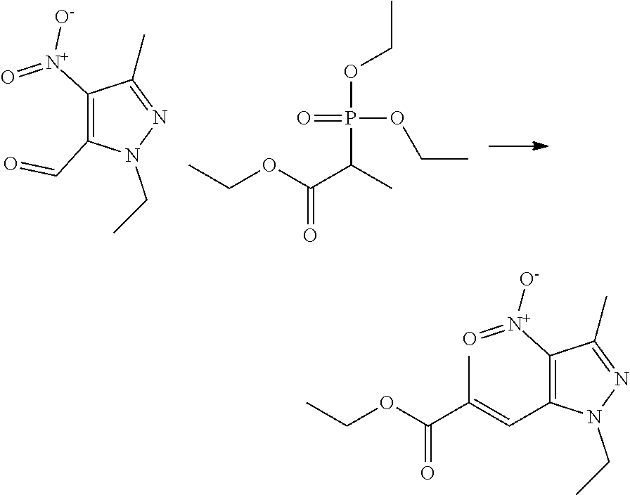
C1(C)=NN(CC)C(C=O)=C1[N+]([O-])=O.O(P(C(C)C(OCC)=O)(OCC)=O)CC.C1(C)=NN(CC)C(C=C(C(OCC)=O)C)=C1[N+]([O-])=O
